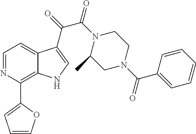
C1=NC(C2=CC=CO2)=C2C(=C1)C(C(=O)C(=O)N1C(C)CN(C(=O)C3=CC=CC=C3)CC1)=CN2
